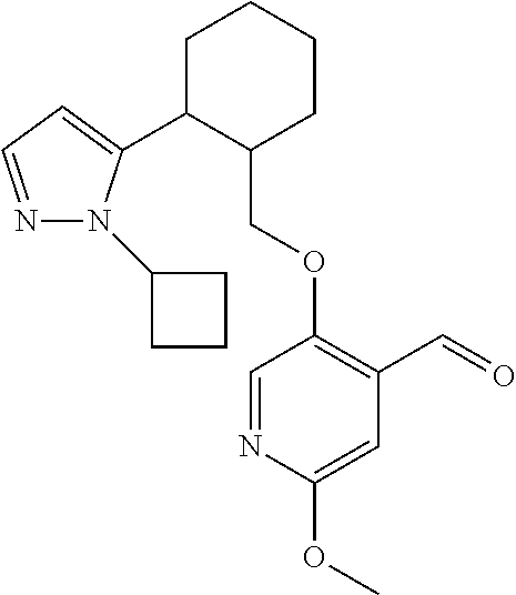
C1C(C2=CC=NN2C2CCC2)C(COC2=C(C=O)C=C(OC)N=C2)CCC1
